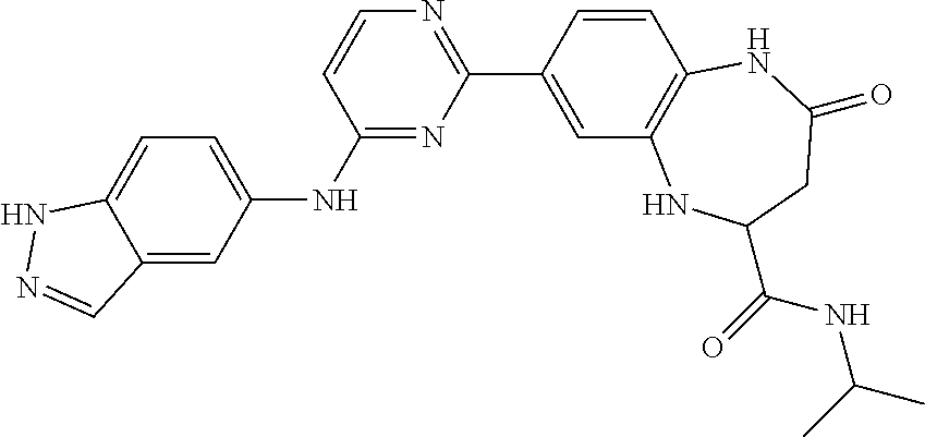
C1(NC2=CC=C3C(=C2)C=NN3)=NC(C2=CC3=C(C=C2)NC(=O)CC(C(=O)NC(C)C)N3)=NC=C1
